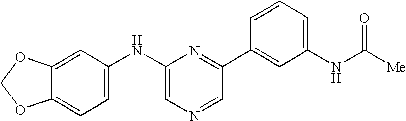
C12=CC(NC3=CN=CC(C4=CC(NC([Me])=O)=CC=C4)=N3)=CC=C1OCO2
